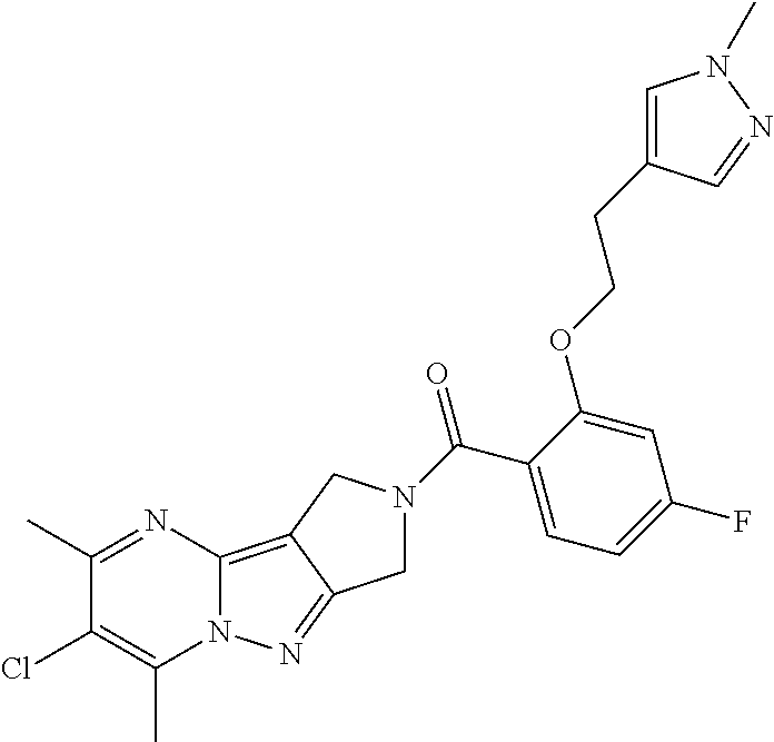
C1(C)=NC2=C3C(=NN2C(C)=C1Cl)CN(C(C1=CC=C(F)C=C1OCCC1=CN(C)N=C1)=O)C3
